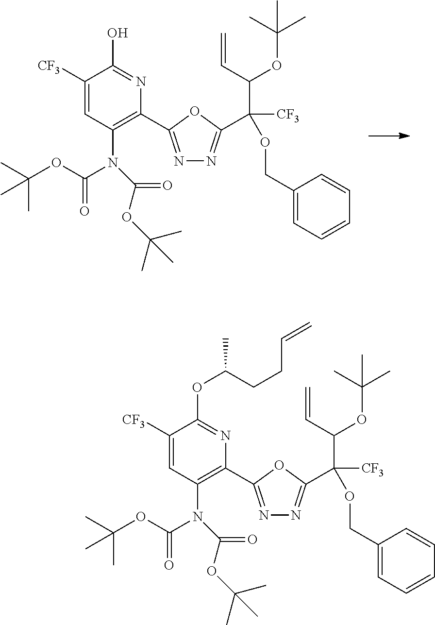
C(C(OCC1=CC=CC=C1)([CF3])C1=NN=C(C2=C(N(C(=O)OC(C)(C)C)C(=O)OC(C)(C)C)C=C([CF3])C(O)=N2)O1)(C=C)OC(C)(C)C.C(C(OCC1=CC=CC=C1)([CF3])C1=NN=C(C2=C(N(C(=O)OC(C)(C)C)C(=O)OC(C)(C)C)C=C([CF3])C(OC(C)CCC=C)=N2)O1)(C=C)OC(C)(C)C
